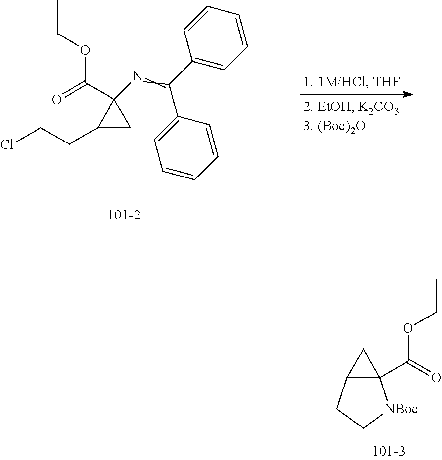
C12(C(OCC)=O)C(CC[NBoc]1)C2.C1(CCCl)CC1(N=C(C1=CC=CC=C1)C1=CC=CC=C1)C(=O)OCC
